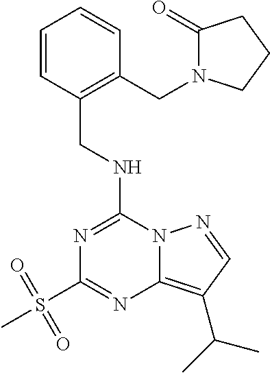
N(C1=NC(S(C)(=O)=O)=NC2=C(C(C)C)C=NN12)CC1=C(CN2C(=O)CCC2)C=CC=C1
